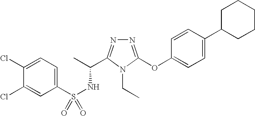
C1(Cl)=CC=C(S(NC(C)C2=NN=C(OC3=CC=C(C4CCCCC4)C=C3)N2CC)(=O)=O)C=C1Cl
